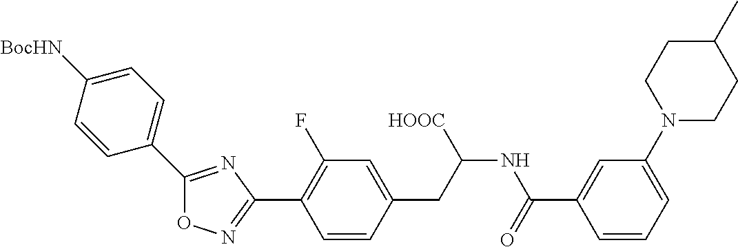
O1N=C(C2=C(F)C=C(CC(NC(C3=CC(N4CCC(C)CC4)=CC=C3)=O)[HOOC])C=C2)N=C1C1=CC=C([BocHN])C=C1
